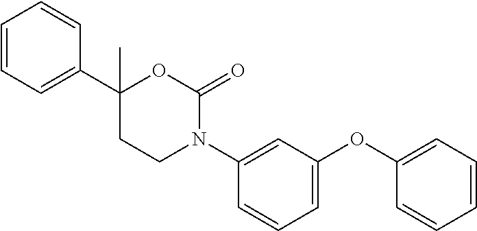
C1=CC=C(C2(C)CCN(C3=CC(OC4=CC=CC=C4)=CC=C3)C(=O)O2)C=C1
